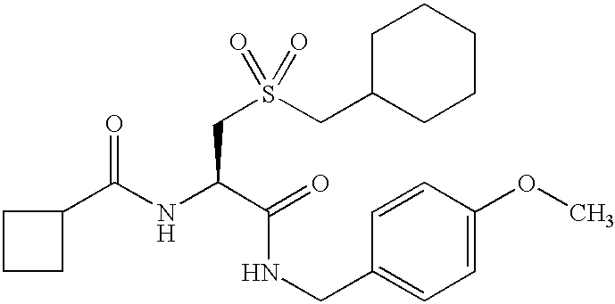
N(C(C(NCC1=CC=C(OC)C=C1)=O)CS(CC1CCCCC1)(=O)=O)C(C1CCC1)=O
